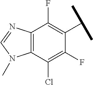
C12=C(C(Cl)=C(F)C(C(C)C)=C1F)N(C)C=N2
